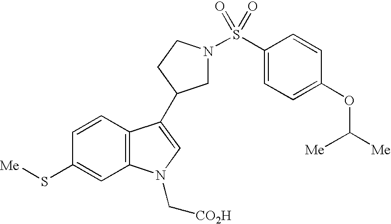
C1N(S(C2=CC=C(OC([Me])[Me])C=C2)(=O)=O)CCC1C1=CN(C[CO2H])C2=C1C=CC(S[Me])=C2
